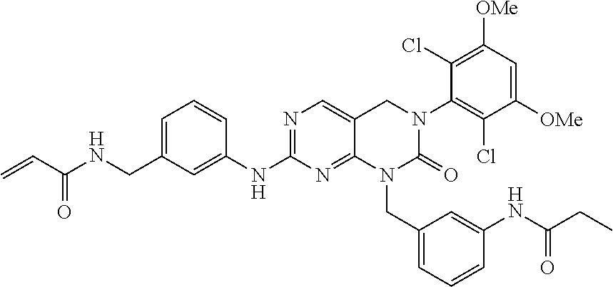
C1=C(CNC(C=C)=O)C=C(NC2=NC=C3C(=N2)N(CC2=CC=CC(NC(CC)=O)=C2)C(=O)N(C2=C(Cl)C([OMe])=CC([OMe])=C2Cl)C3)C=C1
